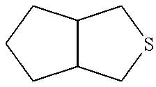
C12C(CSC1)CCC2
